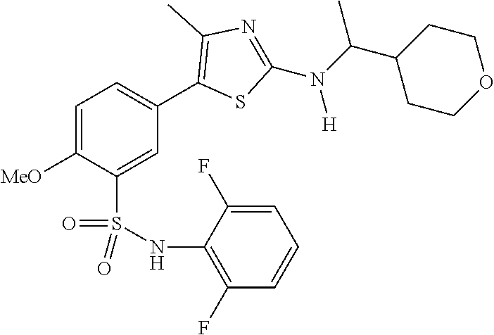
C1=C([MeO])C(S(NC2=C(F)C=CC=C2F)(=O)=O)=CC(C2=C(C)N=C(N(C(C3CCOCC3)C)[H])S2)=C1
